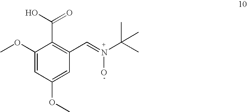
C1(OC)=CC(OC)=CC(C=N(C(C)(C)C)O)=C1C(=O)O
